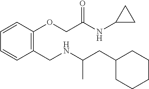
C1=CC=CC(CNC(CC2CCCCC2)C)=C1OCC(=O)NC1CC1
